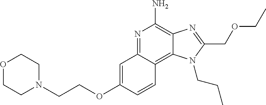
N1=C2C(=C3C(=C1N)N=C(COCC)N3CCC)C=CC(OCCN1CCOCC1)=C2
